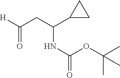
C(=O)([H])CC(C1CC1)NC(=O)OC(C)(C)C
